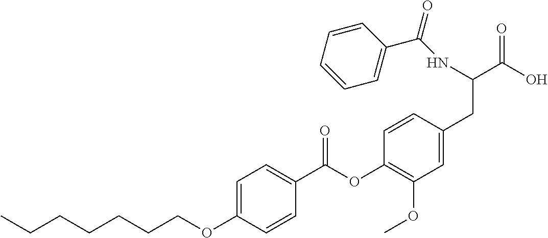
C1=C(OCCCCCCC)C=CC(C(OC2=C(OC)C=C(CC(C(O)=O)NC(C3=CC=CC=C3)=O)C=C2)=O)=C1
